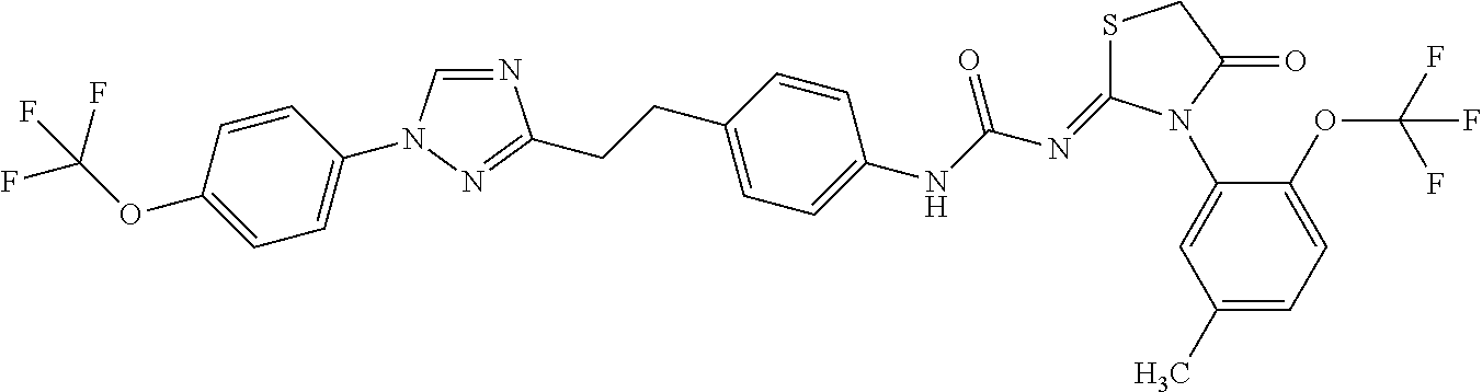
N1=CN(C2=CC=C(OC(F)(F)F)C=C2)N=C1CCC1=CC=C(NC(N=C2SCC(=O)N2C2=CC(C)=CC=C2OC(F)(F)F)=O)C=C1
